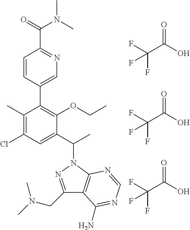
C1=CC(C2=C(OCC)C(C(C)N3N=C(CN(C)C)C4=C3N=CN=C4N)=CC(Cl)=C2C)=CN=C1C(=O)N(C)C.FC(C(O)=O)(F)F.FC(C(O)=O)(F)F.FC(C(O)=O)(F)F
